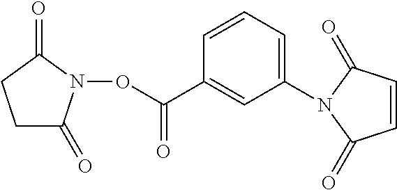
C1C(=O)N(OC(=O)C2=CC(N3C(=O)C=CC3=O)=CC=C2)C(=O)C1
